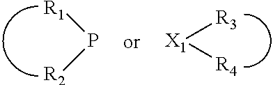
[X1]([R3])[R4].[R1]P[R2]
